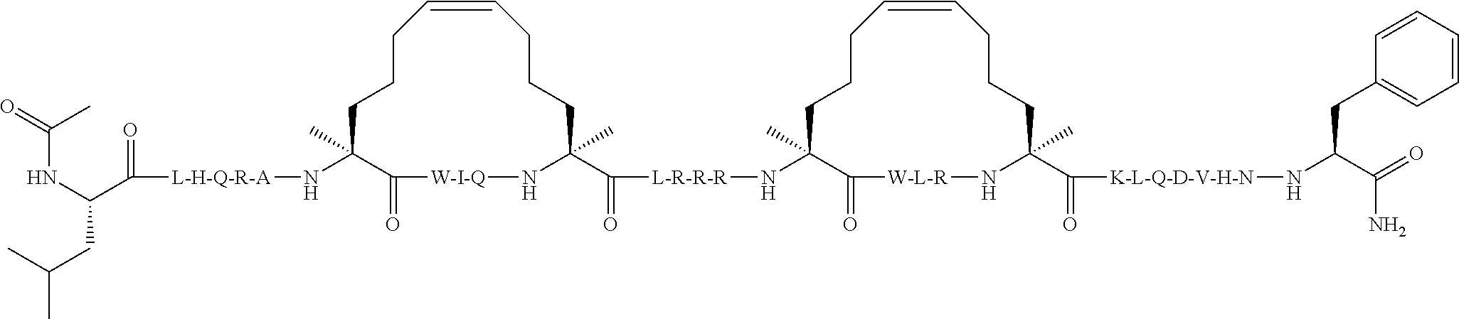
C1CCC=CCCCC(C(=O)[L-R-R-R]NC2(C)CCCC=CCCCC(C(=O)[K-L-Q-D-V-H-N]NC(C(=O)N)CC3=CC=CC=C3)(C)N[W-L-R]C2=O)(C)N[W-I-Q]C(=O)C1(C)N[L-H-Q-R-A]C(C(NC(=O)C)CC(C)C)=O
